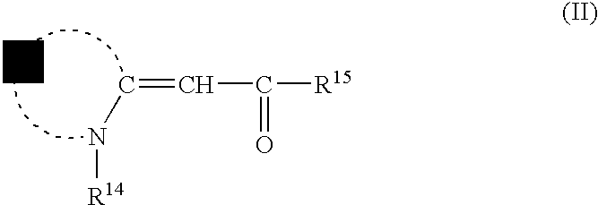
C(N[R14])=CC(=O)[R15]
